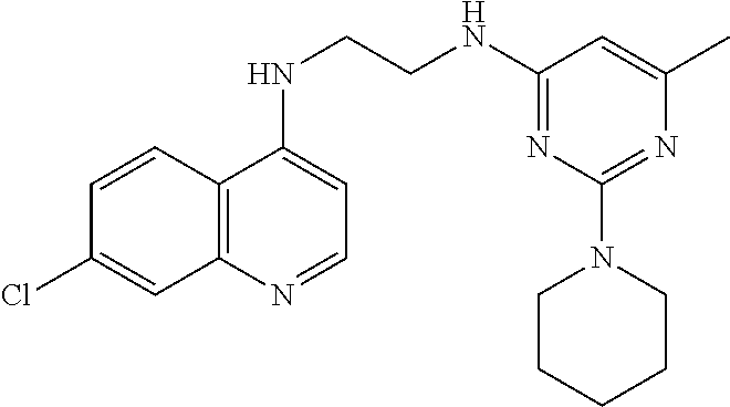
C12=C(N=CC=C1NCCNC1=NC(N3CCCCC3)=NC(C)=C1)C=C(Cl)C=C2
